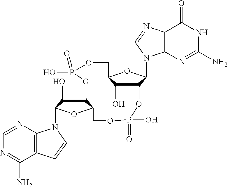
C12=C(N=CN=C1N)N(C1C(O)C3C(O1)COP(O)(=O)OC1C(N4C5=C(C(=O)NC(N)=N5)N=C4)OC(COP(O)(=O)O3)C1O)C=C2
